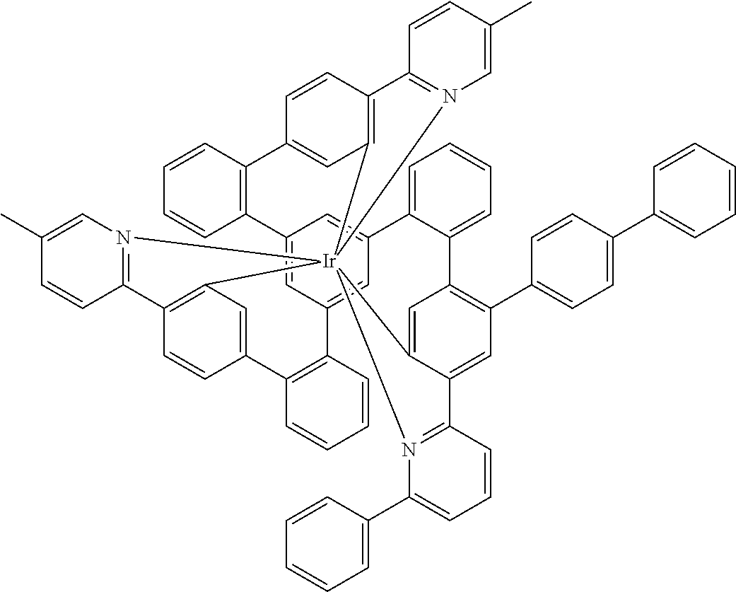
C12=CC3=CC(=C1)C1=CC=CC=C1C1=C(C4=CC=C(C5=CC=CC=C5)C=C4)C=C4C(=C1)[Ir]15(C6=C(C=CC(=C6)C6=C3C=CC=C6)C3=N1C=C(C)C=C3)(C1=C(C=CC(=C1)C1=C2C=CC=C1)C1=N5C=C(C)C=C1)N1=C4C=CC=C1C1=CC=CC=C1
